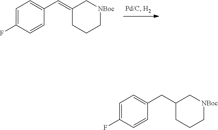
C1(C=C2CCC[NBoc]C2)=CC=C(F)C=C1.C1(CC2CCC[NBoc]C2)=CC=C(F)C=C1
